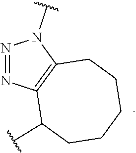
N1=NC2=C(N1C)CCCCCC2C
